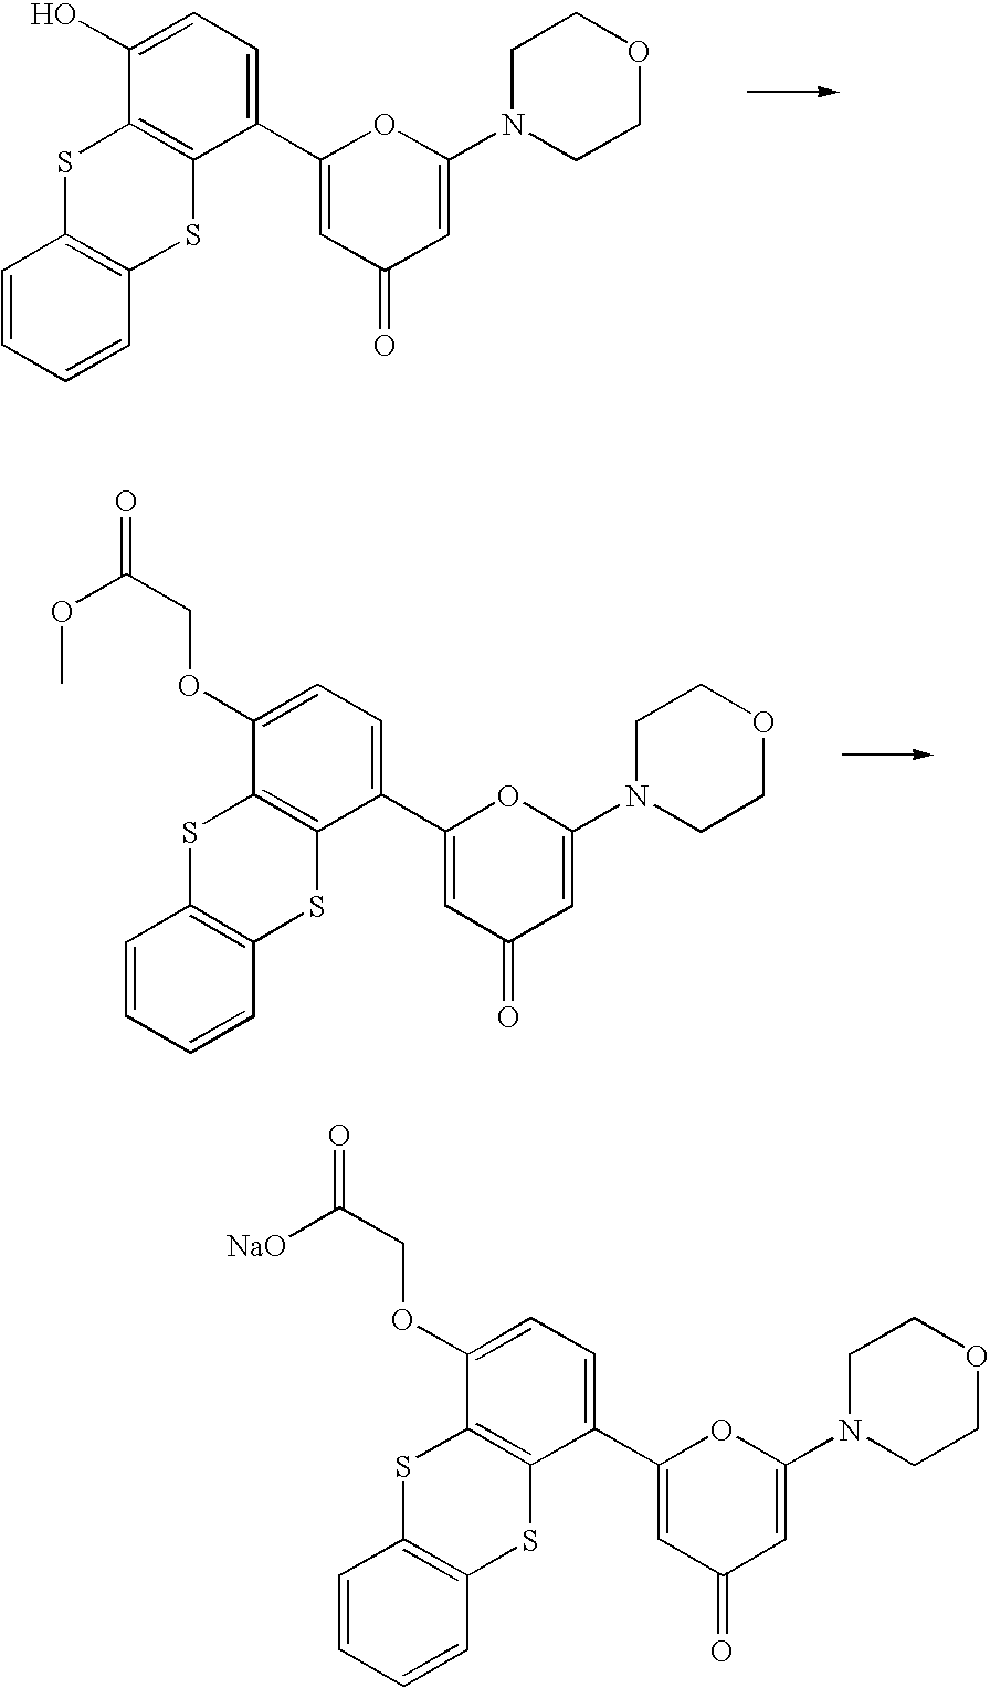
S1C2=C(SC3=C1C(O)=CC=C3C1=CC(=O)C=C(N3CCOCC3)O1)C=CC=C2.S1C2=C(SC3=C1C(OCC(=O)OC)=CC=C3C1=CC(=O)C=C(N3CCOCC3)O1)C=CC=C2.S1C2=C(SC3=C1C(OCC(=O)[NaO])=CC=C3C1=CC(=O)C=C(N3CCOCC3)O1)C=CC=C2
